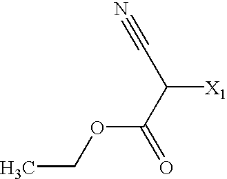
CCOC(C(C#N)[X1])=O
